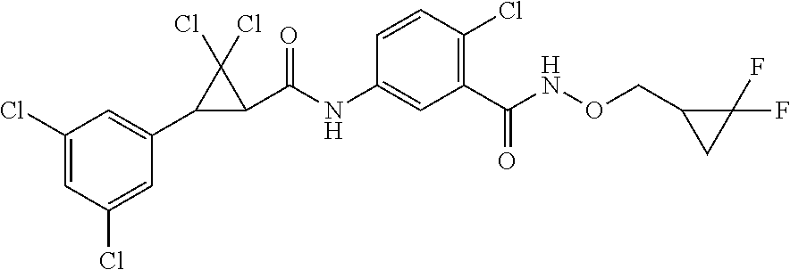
C1(Cl)=CC(Cl)=CC(C2C(C(NC3=CC(C(NOCC4CC4(F)F)=O)=C(Cl)C=C3)=O)C2(Cl)Cl)=C1
